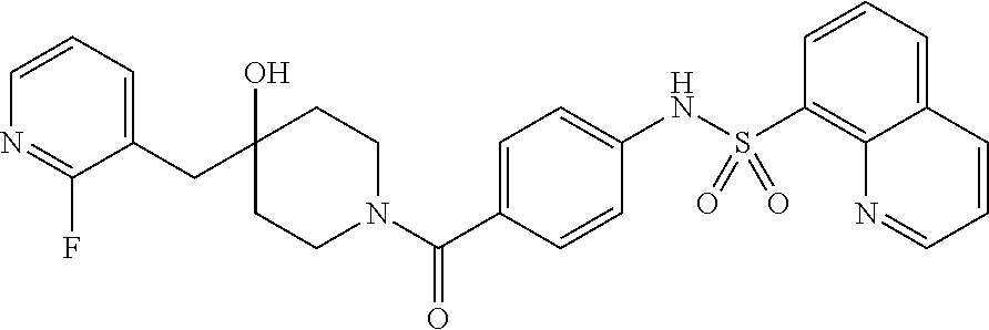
C(C1(O)CCN(C(C2=CC=C(NS(C3=C4C(=CC=C3)C=CC=N4)(=O)=O)C=C2)=O)CC1)C1=CC=CN=C1F
